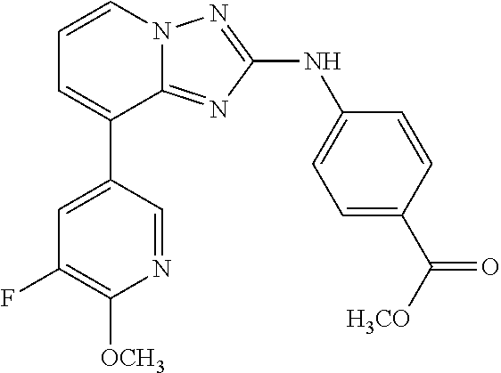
C1=C(C2=CC=CN3C2=NC(NC2=CC=C(C([H3CO])=O)C=C2)=N3)C=NC([OCH3])=C1F
